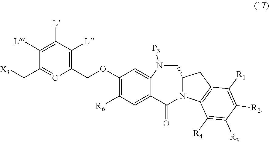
C1(OCC2=C([L])C([L])=C([L])C(C[X3])=[G]2)=C([R6])C=C2C(=C1)N([P3])CC1N(C2=O)C2=C(C1)C([R1])=C([R2])C([R3])=C2[R4]
